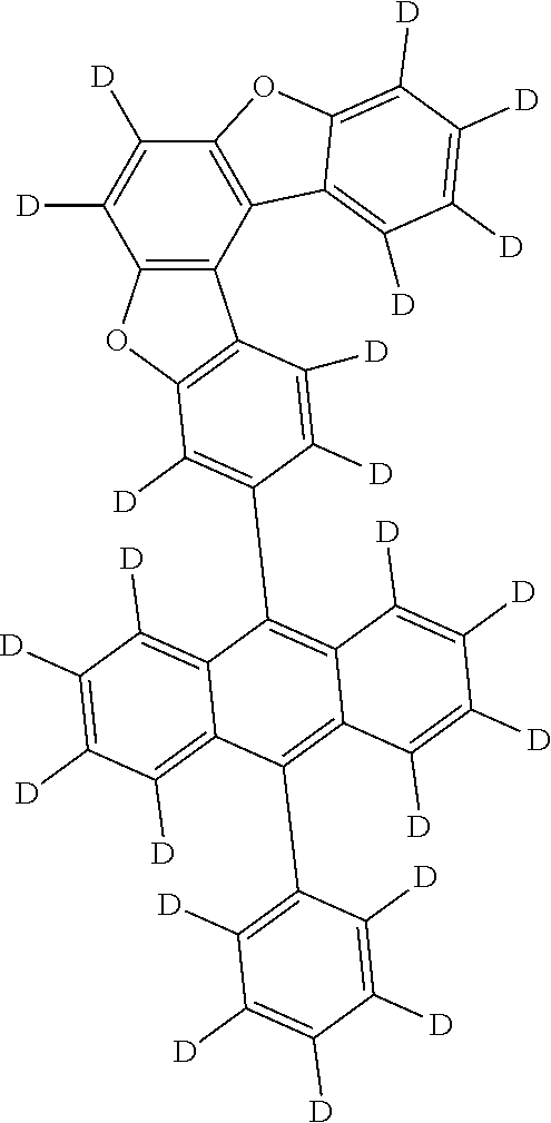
C12=C(C3=C(C([D])=C1[D])OC1=C([D])C([D])=C([D])C([D])=C31)C1=C(O2)C([D])=C(C2=C3C(=C(C4=C([D])C([D])=C([D])C([D])=C4[D])C4=C([D])C([D])=C([D])C([D])=C24)C([D])=C([D])C([D])=C3[D])C([D])=C1[D]
